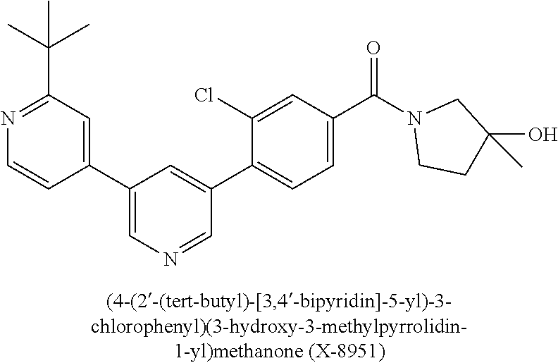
C1(C2=CN=CC(C3=CC=C(C(=O)N4CCC(O)(C)C4)C=C3Cl)=C2)=CC(C(C)(C)C)=NC=C1
